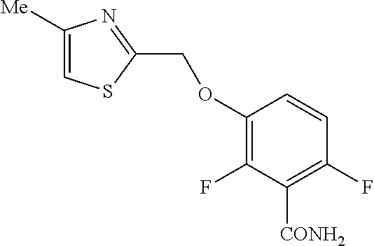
C1([Me])=CSC(COC2=C(F)C([CONH2])=C(F)C=C2)=N1
